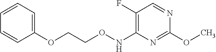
C1(F)=C(NOCCOC2=CC=CC=C2)N=C(OC)N=C1
